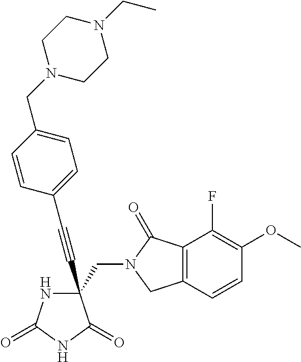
C(#CC1(CN2C(=O)C3=C(C2)C=CC(OC)=C3F)NC(=O)NC1=O)C1=CC=C(CN2CCN(CC)CC2)C=C1
